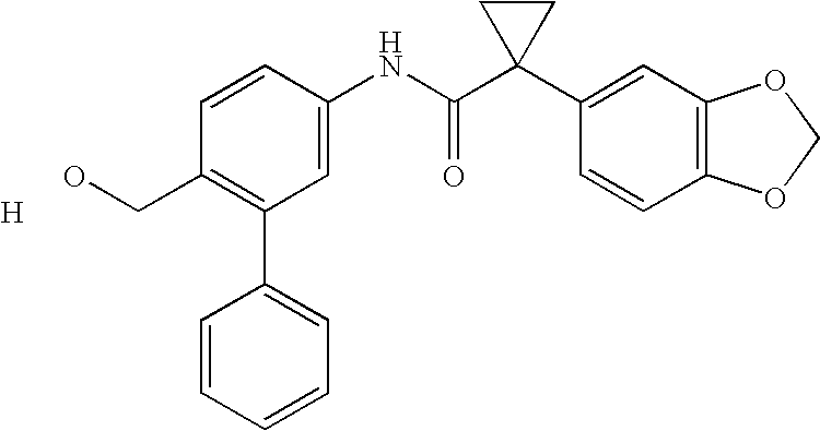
C1=CC(NC(C2(C3=CC4=C(C=C3)OCO4)CC2)=O)=CC(C2=CC=CC=C2)=C1CO.[H]
